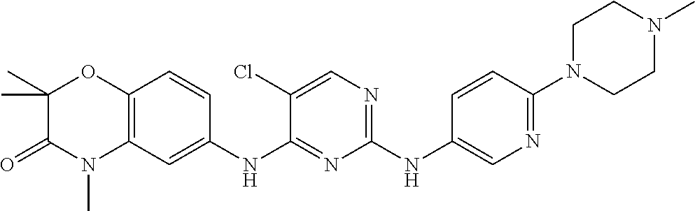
C1(NC2=CN=C(N3CCN(C)CC3)C=C2)=NC=C(Cl)C(NC2=CC3=C(C=C2)OC(C)(C)C(=O)N3C)=N1
